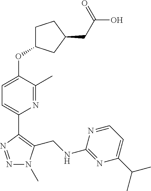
N1=NC(C2=CC=C(OC3CCC(CC(O)=O)C3)C(C)=N2)=C(CNC2=NC(C(C)C)=CC=N2)N1C
